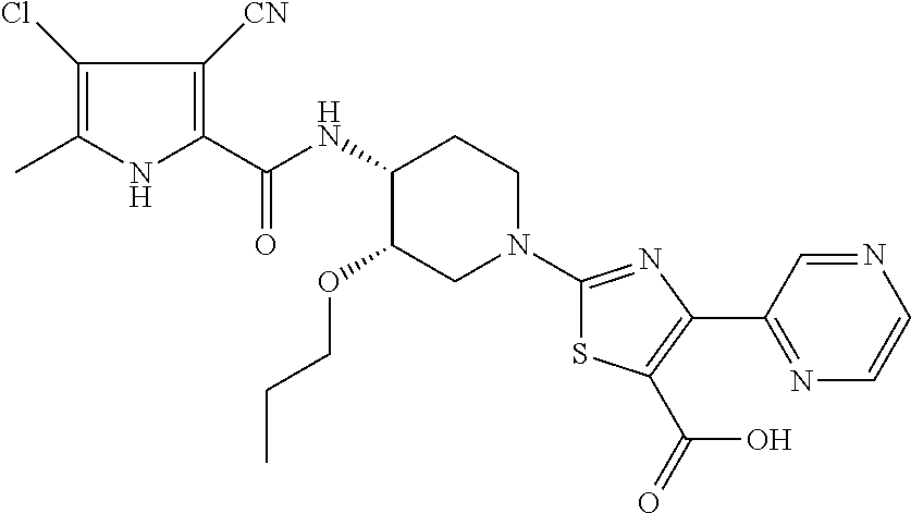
C1(Cl)=C(C)NC(C(NC2C(OCCC)CN(C3=NC(C4=NC=CN=C4)=C(C(O)=O)S3)CC2)=O)=C1[CN]
